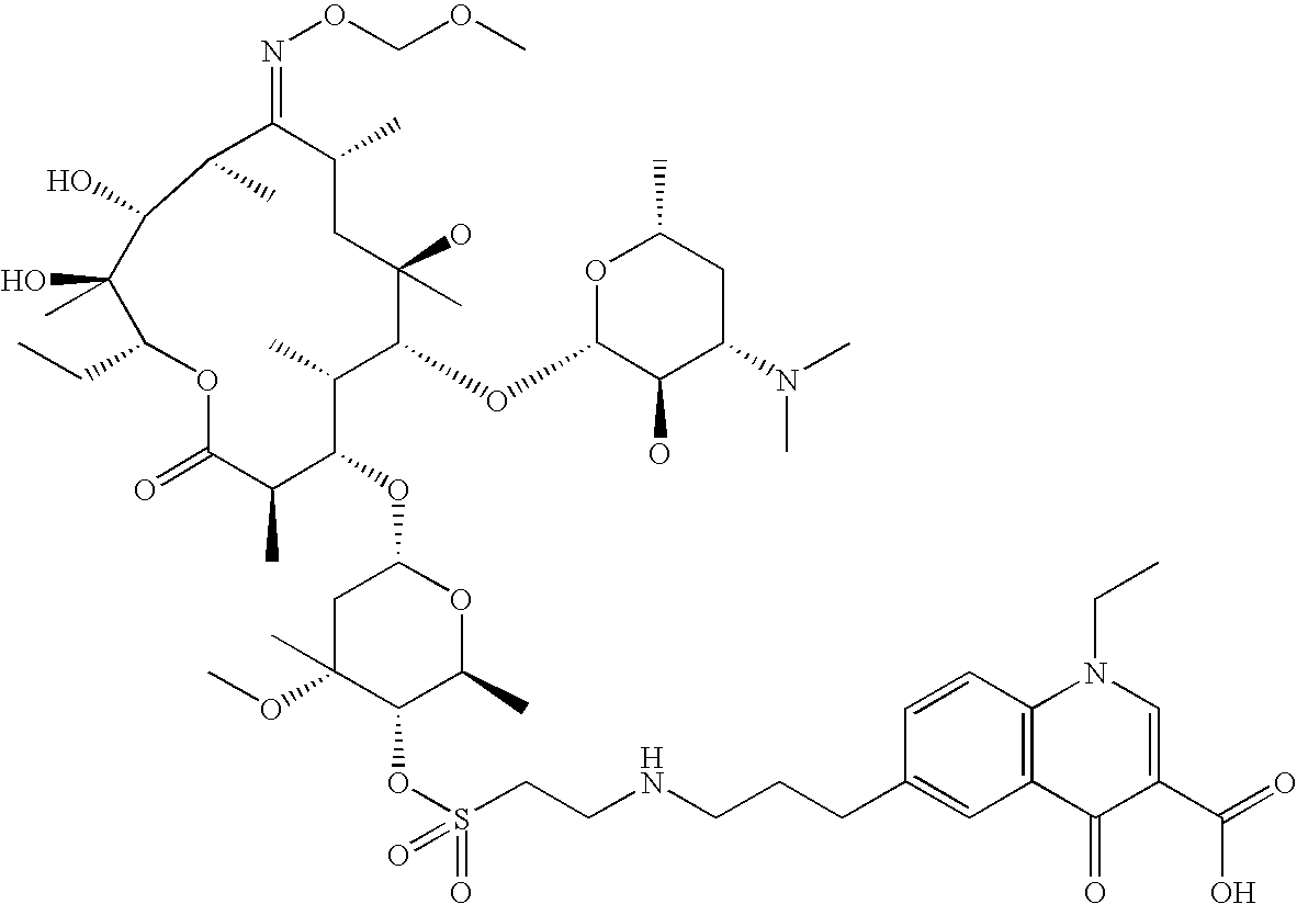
O1C(=O)C(C)C(OC2CC(OC)(C)C(OS(CCNCCCC3=CC4=C(C=C3)N(CC)C=C(C(=O)O)C4=O)(=O)=O)C(C)O2)C(C)C(OC2C(O)C(N(C)C)CC(C)O2)C(C)(O)CC(C)C(=NOCOC)C(C)C(O)C(O)(C)C1CC
